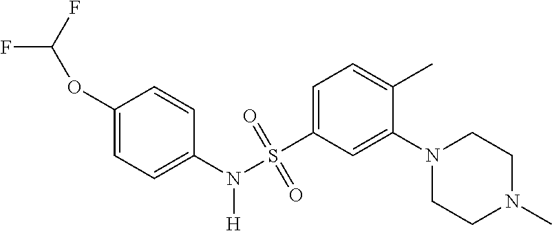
C1(N(S(C2=CC=C(C)C(N3CCN(C)CC3)=C2)(=O)=O)[H])=CC=C(OC(F)F)C=C1
